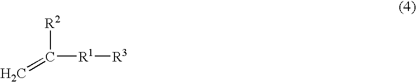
[R2]C(=C)[R1][R3]
